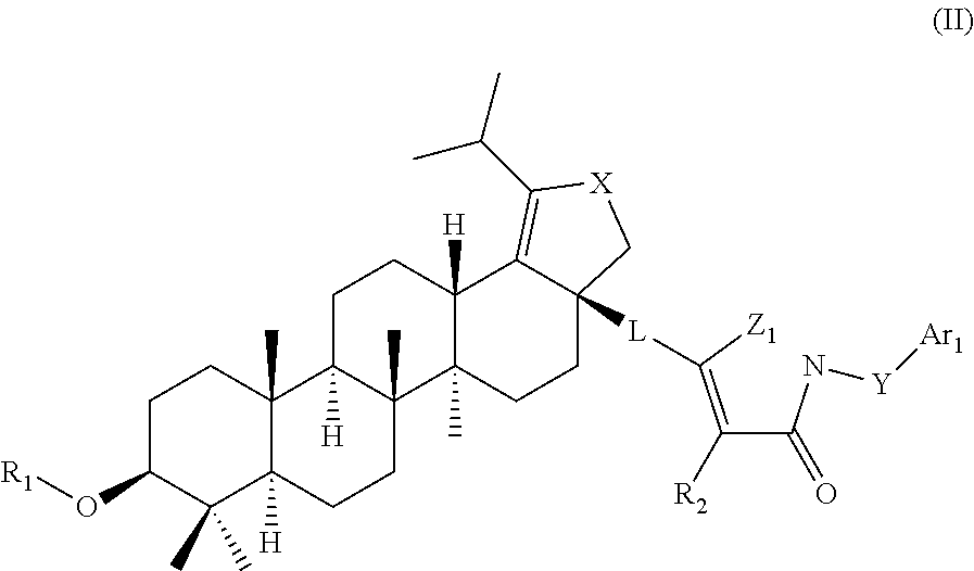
C1C(O[R1])C(C)(C)C2([H])C(C)(C1)C1([H])C(C)(CC2)C2(C)C([H])(CC1)C1=C(C(C)C)[X]CC1([L]C(=C(C(N[Y][Ar1])=O)[R2])[Z1])CC2
